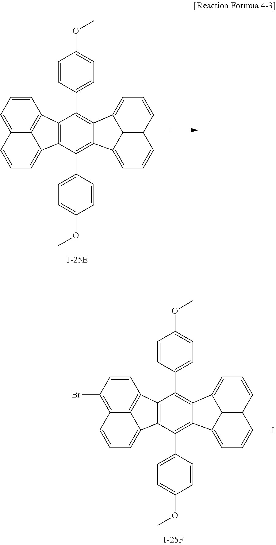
C1=CC(Br)=C2C3=C1C1=C(C3=CC=C2)C(C2=CC=C(OC)C=C2)=C2C(=C1C1=CC=C(OC)C=C1)C1=CC=CC3=C1C2=CC=C3I.C1=CC=C2C3=C1C1=C(C3=CC=C2)C(C2=CC=C(OC)C=C2)=C2C(=C1C1=CC=C(OC)C=C1)C1=CC=CC3=C1C2=CC=C3
